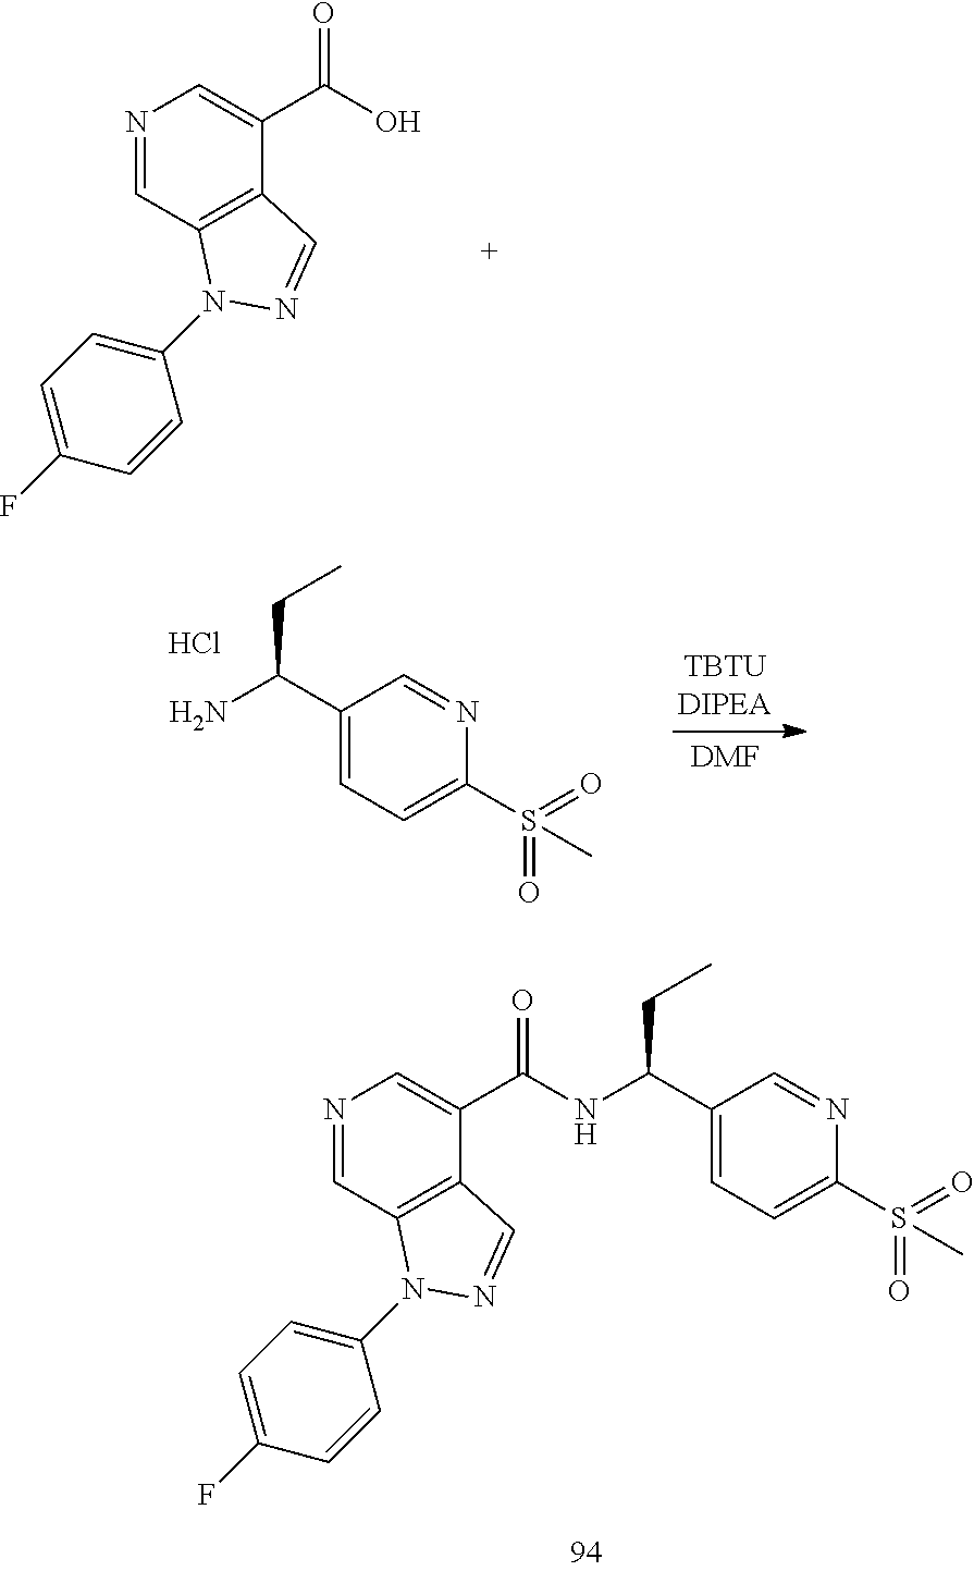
N1=CC2=C(C(C(=O)O)=C1)C=NN2C1=CC=C(F)C=C1.C1(C(CC)NC(C2=CN=CC3=C2C=NN3C2=CC=C(F)C=C2)=O)=CC=C(S(=O)(=O)C)N=C1.[DMF].C1(C(CC)N)=CC=C(S(=O)(=O)C)N=C1.Cl
